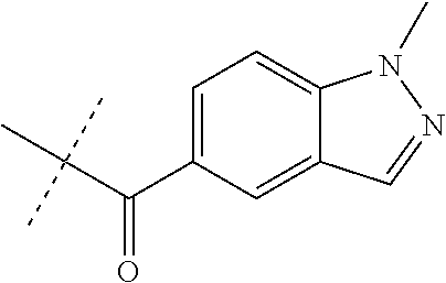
C1(C(C(C)(C)C)=O)=CC=C2C(=C1)C=NN2C
